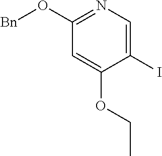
N1=C(O[Bn])C=C(OCC)C(I)=C1
